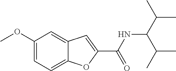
C(NC(C(C)C)C(C)C)(=O)C1=CC2=CC(OC)=CC=C2O1
